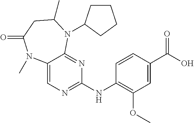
N(C1=C(OC)C=C(C(O)=O)C=C1)C1=NC=C2C(=N1)N(C1CCCC1)C(C)CC(=O)N2C
